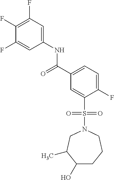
C(C1=CC=C(F)C(S(N2CCCC(O)C(C)C2)(=O)=O)=C1)(=O)NC1=CC(F)=C(F)C(F)=C1
